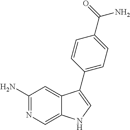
C1(N)=NC=C2C(=C1)C(C1=CC=C(C(=O)N)C=C1)=CN2
